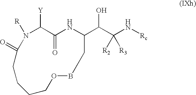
C(C1NC(=O)C([Y])N([R])C(=O)CCCCOBC1)(C([R2])([R3])N[Rc])O
